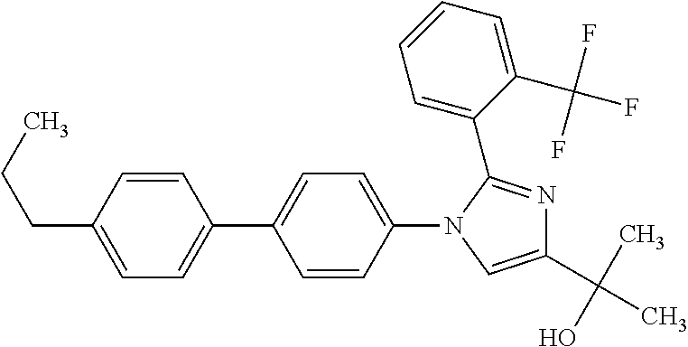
C1=CC(C2=CC=C(N3C(C4=CC=CC=C4C(F)(F)F)=NC(C(C)(O)C)=C3)C=C2)=CC=C1CCC
